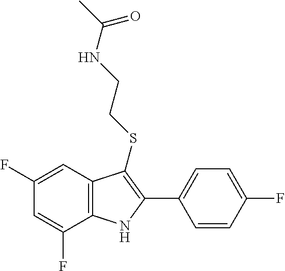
C1(F)=CC(F)=CC2=C1NC(C1=CC=C(F)C=C1)=C2SCCNC(C)=O
